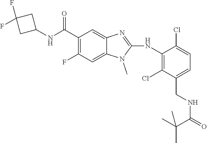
C1(NC(C2=C(F)C=C3C(=C2)N=C(NC2=C(Cl)C(CNC(=O)C(C)(C)C)=CC=C2Cl)N3C)=O)CC(F)(F)C1
